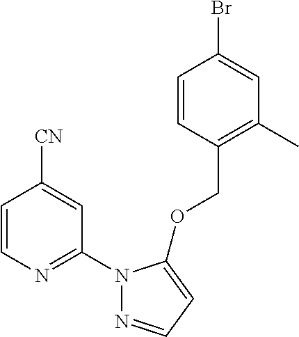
C1=CC(COC2=CC=NN2C2=NC=CC([CN])=C2)=C(C)C=C1Br
